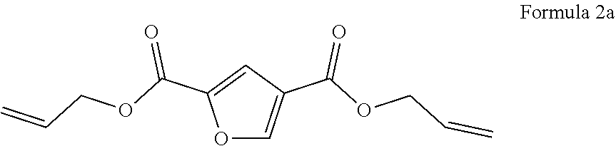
O1C=C(C(OCC=C)=O)C=C1C(OCC=C)=O
